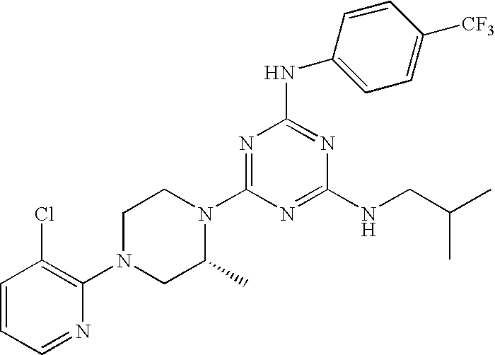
C1=CC=NC(N2CC(C)N(C3=NC(NC4=CC=C([CF3])C=C4)=NC(NCC(C)C)=N3)CC2)=C1Cl
